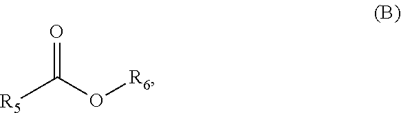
[R5]C(O[R6])=O
